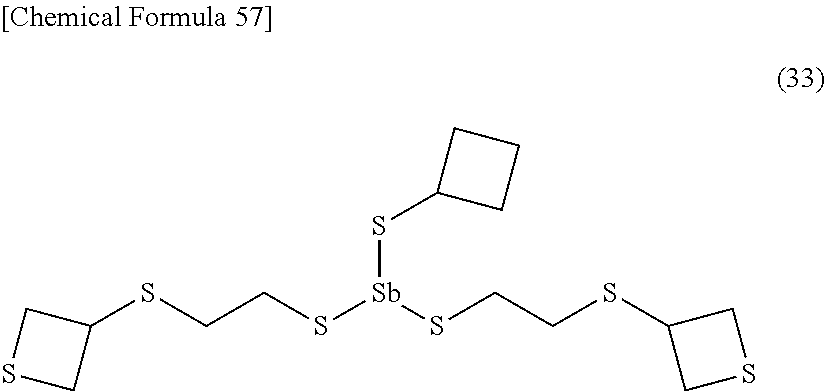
C1(SCCS[Sb](SCCSC2CSC2)SC2CCC2)CSC1
